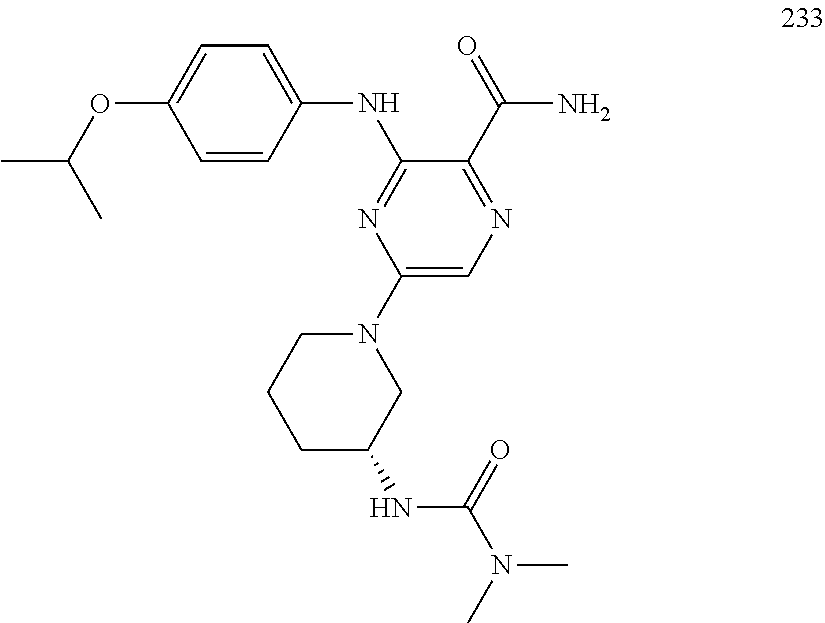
N(C1=NC(N2CCCC(NC(N(C)C)=O)C2)=CN=C1C(=O)N)C1=CC=C(OC(C)C)C=C1
